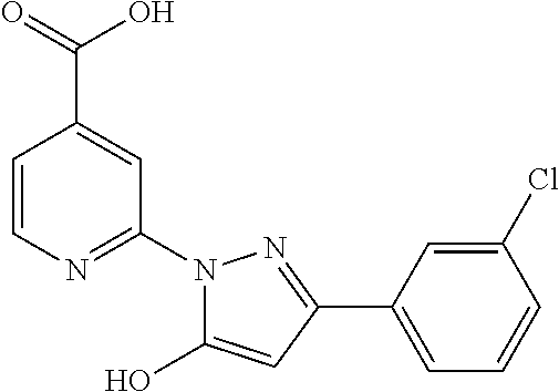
C1=CN=C(N2C(O)=CC(C3=CC=CC(Cl)=C3)=N2)C=C1C(=O)O
